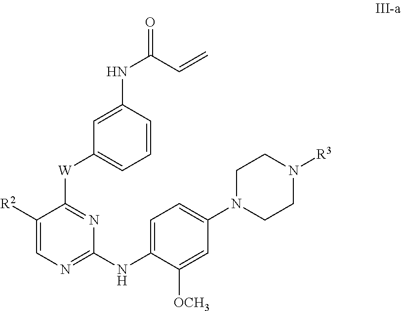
C1(NC(=O)C=C)=CC([W]C2=NC(NC3=CC=C(N4CCN([R3])CC4)C=C3[OCH3])=NC=C2[R2])=CC=C1
